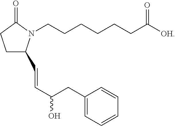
C1C(C=CC(O)CC2=CC=CC=C2)N(CCCCCCC([OH])=O)C(=O)C1
